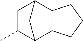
C1CCC2C3CC(C)C(C12)C3
